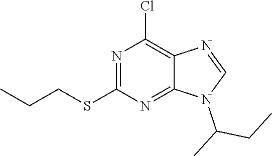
N1=CN(C(C)CC)C2=NC(SCCC)=NC(Cl)=C12
